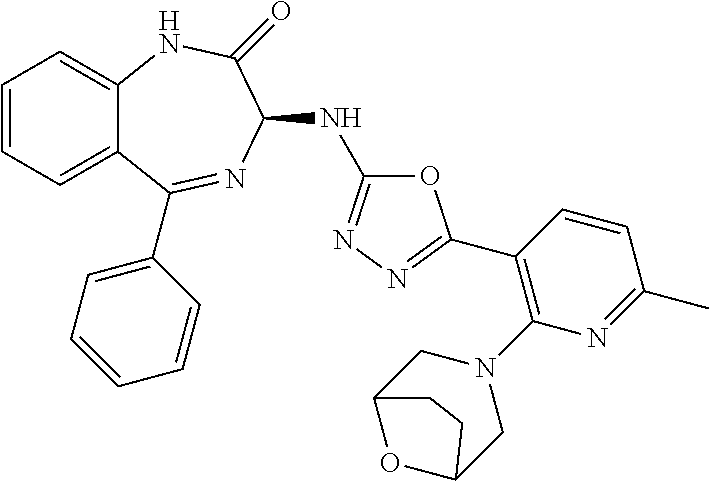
C1=CC=C2C(=C1)NC(=O)C(NC1=NN=C(C3=C(N4CC5OC(C4)CC5)N=C(C)C=C3)O1)N=C2C1=CC=CC=C1
